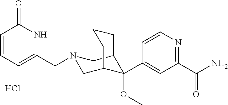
C1(C(N)=O)=NC=CC(C2(OC)C3CN(CC4=CC=CC(=O)N4)CC2CCC3)=C1.Cl
